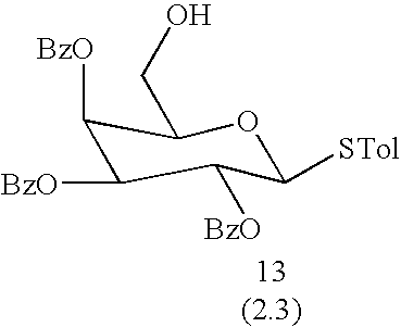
C1([BzO])C([BzO])C([BzO])C([STol])OC1CO
